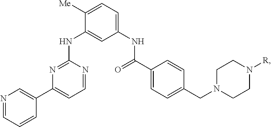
N1=CC=CC(C2=CC=NC(NC3=CC(NC(=O)C4=CC=C(CN5CCN([R])CC5)C=C4)=CC=C3[Me])=N2)=C1
